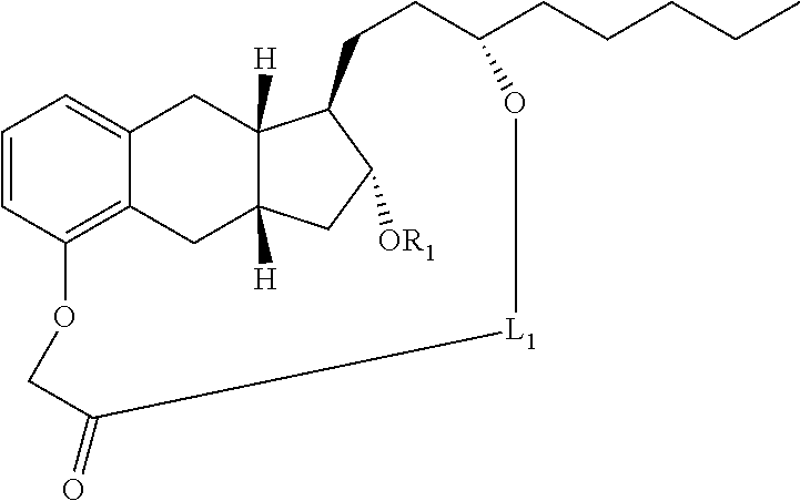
C1=CC2=C3C(=C1)CC1([H])C([H])(C3)CC([OR1])C1CCC(CCCCC)O[L1]C(=O)CO2
